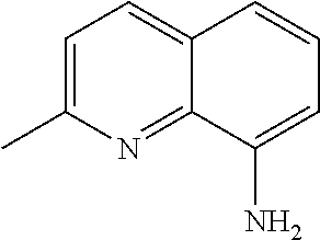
C1=C(C)N=C2C(=C1)C=CC=C2N
